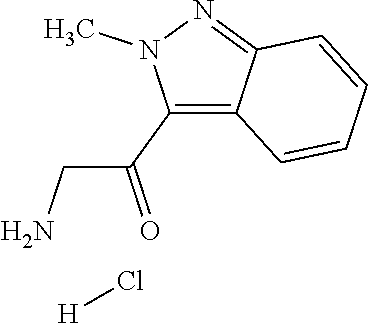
C(CN)(=O)C1=C2C(=NN1C)C=CC=C2.Cl[H]
